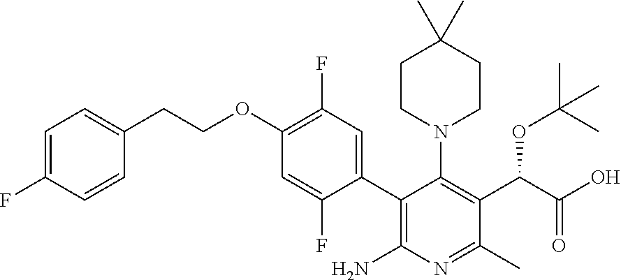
C1=C(F)C=CC(CCOC2=C(F)C=C(C3=C(N)N=C(C)C(C(OC(C)(C)C)C(O)=O)=C3N3CCC(C)(C)CC3)C(F)=C2)=C1
